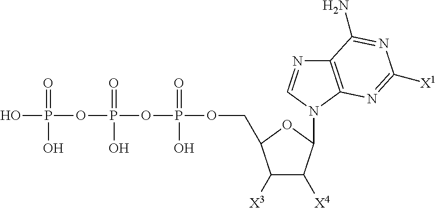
OP(OP(O)(=O)OP(=O)(O)OCC1C([X3])C([X4])C(N2C=NC3=C2N=C([X1])N=C3N)O1)(=O)O
